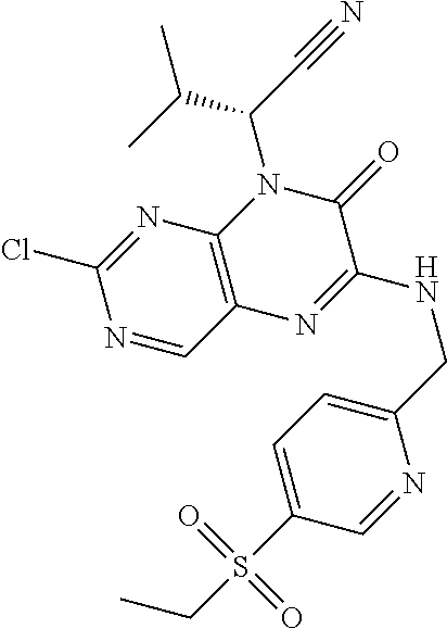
C1(Cl)=NC2=C(C=N1)N=C(NCC1=CC=C(S(CC)(=O)=O)C=N1)C(=O)N2C(C(C)C)C#N
